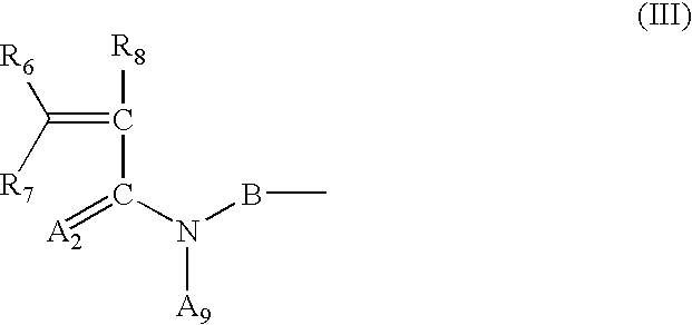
[R6]C([R7])=C([R8])C(=[A2])N(BC)[A9]
